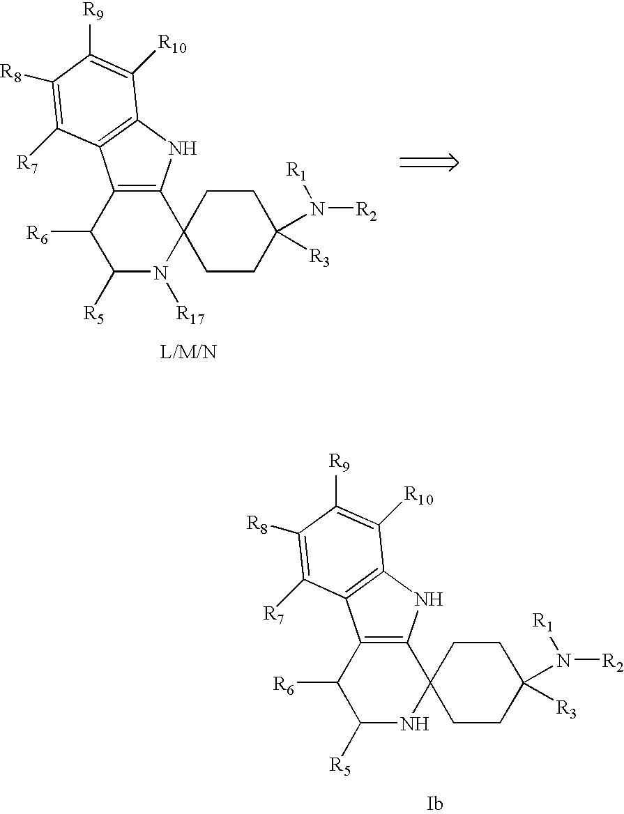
C1([R5])N([R17])C2(C3=C(C1[R6])C1=C(N3)C([R10])=C([R9])C([R8])=C1[R7])CCC([R3])(N([R2])[R1])CC2.C1([R5])NC2(C3=C(C1[R6])C1=C(N3)C([R10])=C([R9])C([R8])=C1[R7])CCC([R3])(N([R2])[R1])CC2
